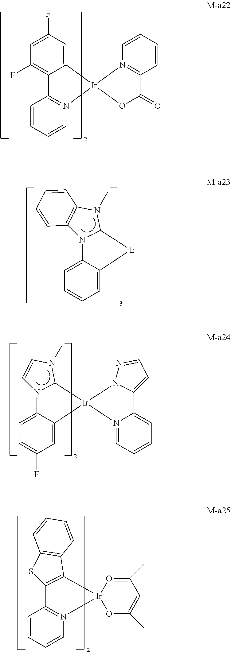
C1=C(F)C=C2C(=C1F)C1=N(C=CC=C1)[Ir]21N2=C(C=CC=C2)C(=O)O1.C12=C(N(C)C3N1C1=CC=CC=C1[Ir]3)C=CC=C2.C1=CN(C)C2N1C1=CC=C(F)C=C1[Ir]21N2C(=CC=N2)C2=CC=CC=N21.S1C2=C(C3=C1C=CC=C3)[Ir]1(N3=C2C=CC=C3)OC(C)=CC(C)=O1
